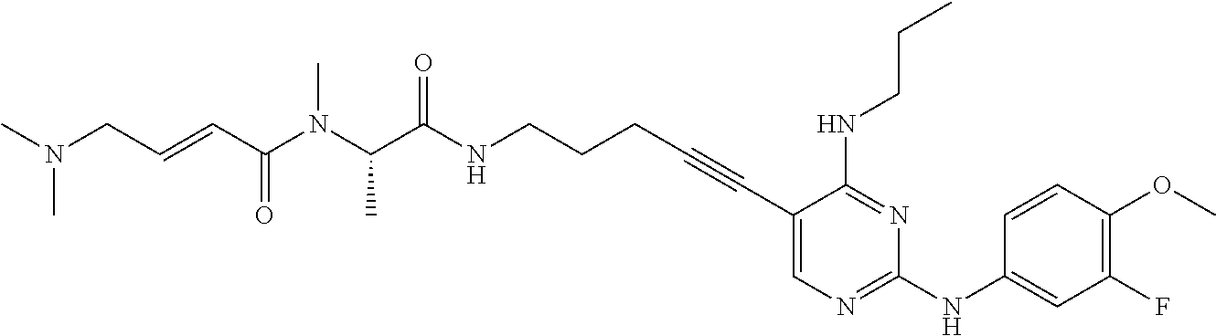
C1(C#CCCCNC(C(N(C(C=CCN(C)C)=O)C)C)=O)=CN=C(NC2=CC(F)=C(OC)C=C2)N=C1NCCC
